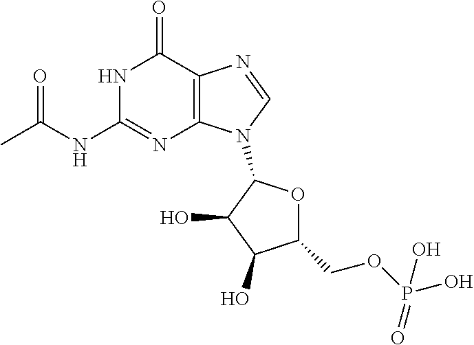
N1C(NC(C)=O)=NC2=C(C1=O)N=CN2C1OC(COP(O)(O)=O)C(O)C1O
